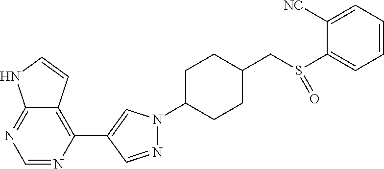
C1=NC(C2=CN(C3CCC(CS(C4=CC=CC=C4[NC])=O)CC3)N=C2)=C2C(=N1)NC=C2
